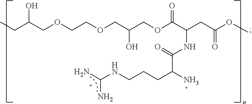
CCC(COCCOCC(COC(C(CC(=O)OC)NC(=O)C(CCCNC(N)N)N)=O)O)O
